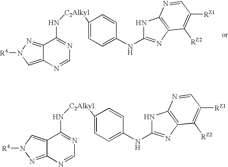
C12=NN([R4])C=C1C(N[C2Alkyl]C1=CC=C(NC3=NC4=C(N3)N=CC([RZ1])=C4[RZ2])C=C1)=NC=N2.C12=CN([R4])N=C1C(N[C2Alkyl]C1=CC=C(NC3=NC4=C(N3)N=CC([RZ1])=C4[RZ2])C=C1)=NC=N2
